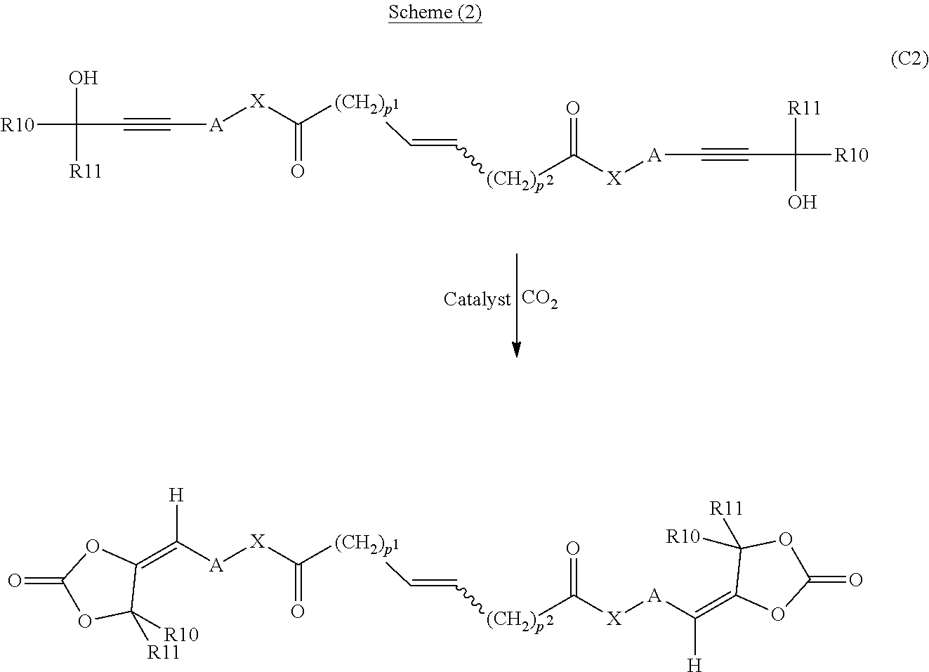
[R10]C(O)([R11])C#C[A][X]C([(CH2)p]C=C[(CH2)p]C([X][A]C#CC([R11])(O)[R10])=O)=O.[CO2].[A]([X]C([(CH2)p]C=C[(CH2)p]C([X][A]C(=C1OC(=O)OC1([R11])[R10])[H])=O)=O)C(=C1OC(=O)OC1([R10])[R11])[H]
